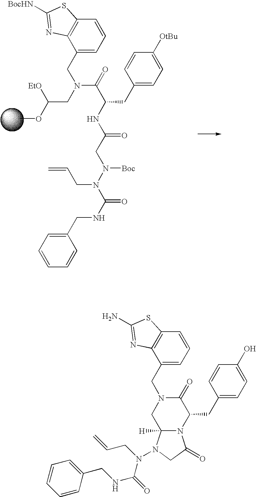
COC(CN(CC1=CC=CC2=C1N=C([BocHN])S2)C(C(NC(CN(N(C(NCC1=CC=CC=C1)=O)CC=C)[Boc])=O)CC1=CC=C([OtBu])C=C1)=O)[EtO].C12=C(C=CC=C1CN1C(=O)C(CC3=CC=C(O)C=C3)N3C([H])(C1)N(N(C(NCC1=CC=CC=C1)=O)CC=C)CC3=O)SC(N)=N2
